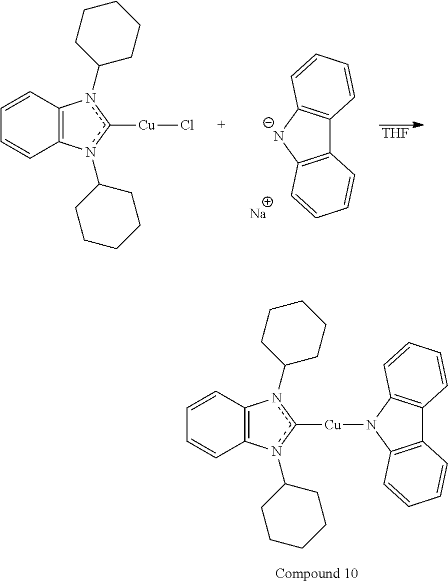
C1=CC2=C(C=C1)n(C1CCCCC1)c([Cu]N1C3=C(C4=C1C=CC=C4)C=CC=C3)n2C1CCCCC1.C1=CC2=C(C=C1)n(C1CCCCC1)c([Cu]Cl)n2C1CCCCC1.C12=C([N-]C3=C1C=CC=C3)C=CC=C2.[Na].[THF]
